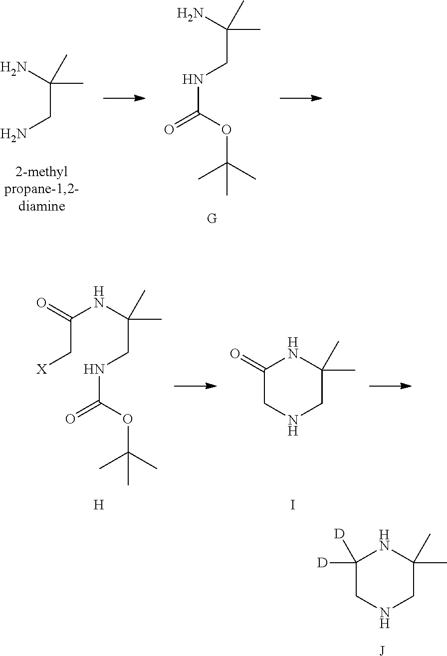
N1C(C)(C)CNCC1([D])[D].[J].NC(CN)(C)C.NC(CNC(=O)OC(C)(C)C)(C)C.[H].N1C(C)(C)CNCC1=O.I.N(C(CNC(=O)OC(C)(C)C)(C)C)C(=O)C[X]
